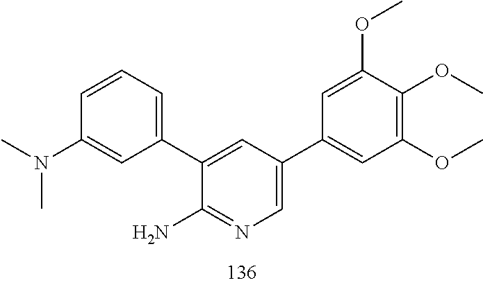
N(C)(C)C1=CC(C2=CC(C3=CC(OC)=C(OC)C(OC)=C3)=CN=C2N)=CC=C1
